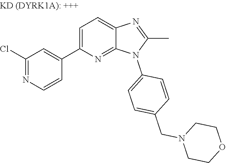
C1(C2=CC=C3N=C(C)N(C4=CC=C(CN5CCOCC5)C=C4)C3=N2)=CC(Cl)=NC=C1
